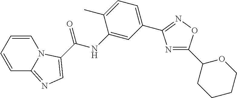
N1=C(C2CCCCO2)ON=C1C1=CC=C(C)C(NC(=O)C2=CN=C3C=CC=CN32)=C1
